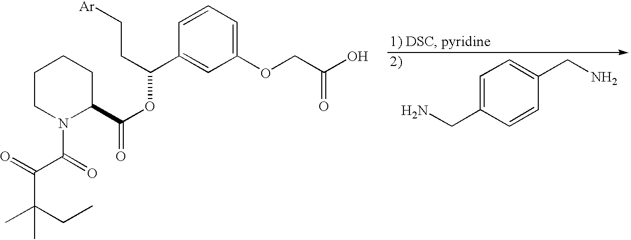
C(C(CC)(C)C)(C(N1C(C(=O)OC(CC[Ar])C2=CC(OCC(O)=O)=CC=C2)CCCC1)=O)=O.NCC1=CC=C(CN)C=C1
